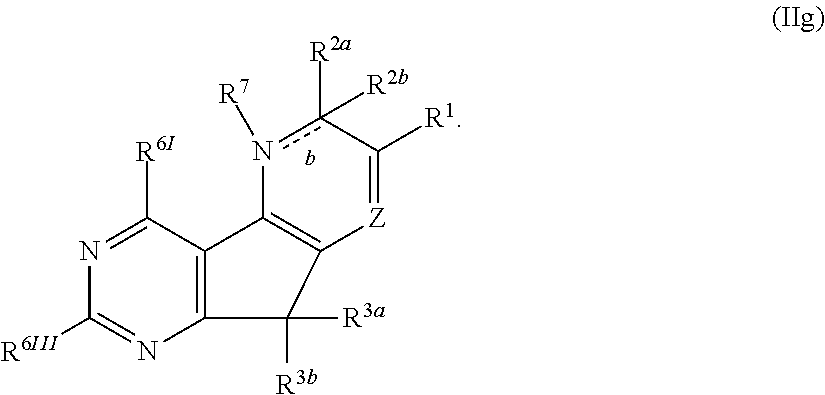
c1([R2a])([R2b])n([R7])C2=C([Z]=C1[R1])C([R3a])([R3b])C1=C2C([R6I])=NC([R6III])=N1
